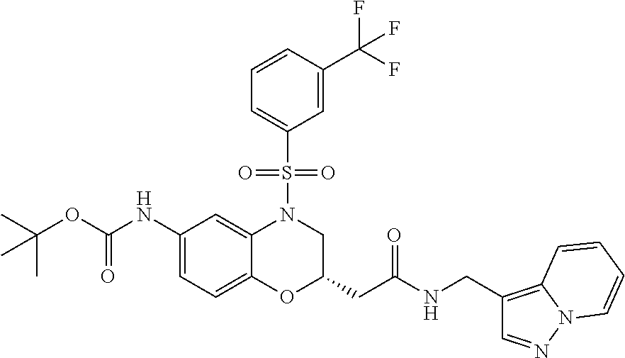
C1(NC(OC(C)(C)C)=O)=CC=C2C(=C1)N(S(C1=CC=CC(C(F)(F)F)=C1)(=O)=O)CC(CC(=O)NCC1=C3N(N=C1)C=CC=C3)O2
